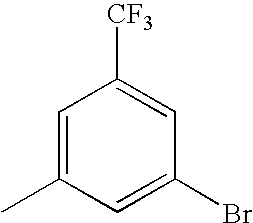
C1=C(C)C=C(Br)C=C1[CF3]
